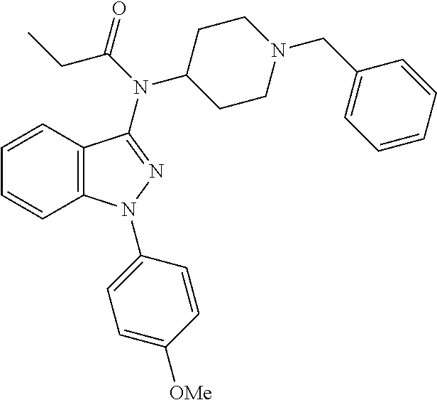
C12=C(C=CC=C1)C(N(C(=O)CC)C1CCN(CC3=CC=CC=C3)CC1)=NN2C1=CC=C([OMe])C=C1
